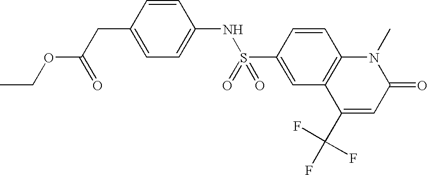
C1(CC(OCC)=O)=CC=C(NS(C2=CC3=C(C=C2)N(C)C(=O)C=C3C(F)(F)F)(=O)=O)C=C1
